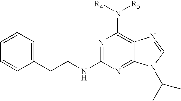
N1=C(NCCC2=CC=CC=C2)N=C2C(=C1N([R5])[R4])N=CN2C(C)C
